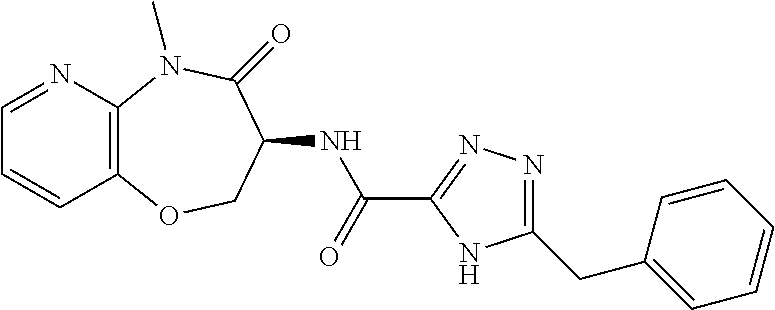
C1=NC2=C(C=C1)OCC(NC(=O)C1=NN=C(CC3=CC=CC=C3)N1)C(=O)N2C
